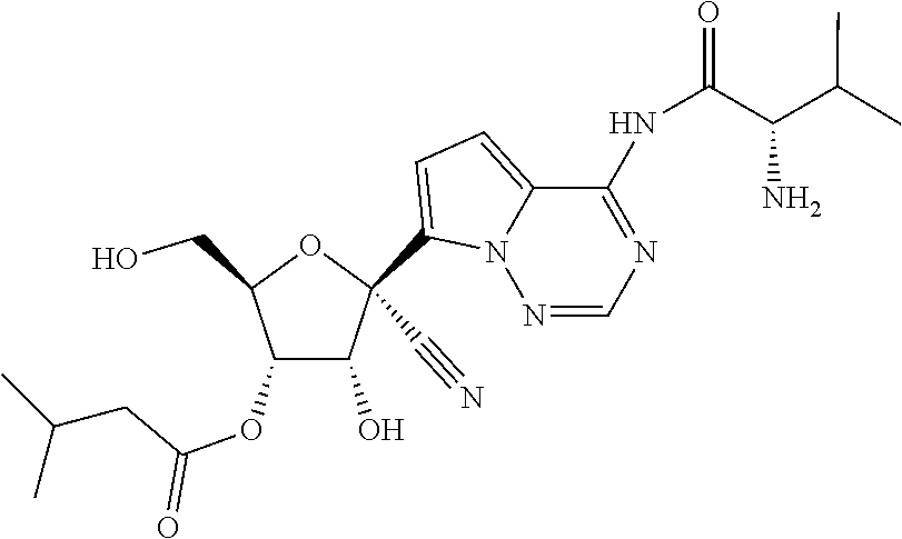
C1(C#N)(C2=CC=C3N2N=CN=C3NC(C(C(C)C)N)=O)C(O)C(OC(CC(C)C)=O)C(CO)O1
